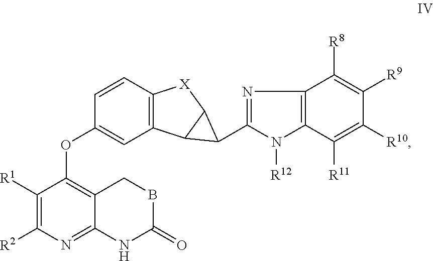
C1=CC(OC2=C3C(=NC([R2])=C2[R1])NC(=O)BC3)=CC2=C1[X]C1C2C1C1=NC2=C(N1[R12])C([R11])=C([R10])C([R9])=C2[R8]
